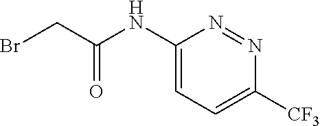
C1(NC(CBr)=O)=CC=C([CF3])N=N1
